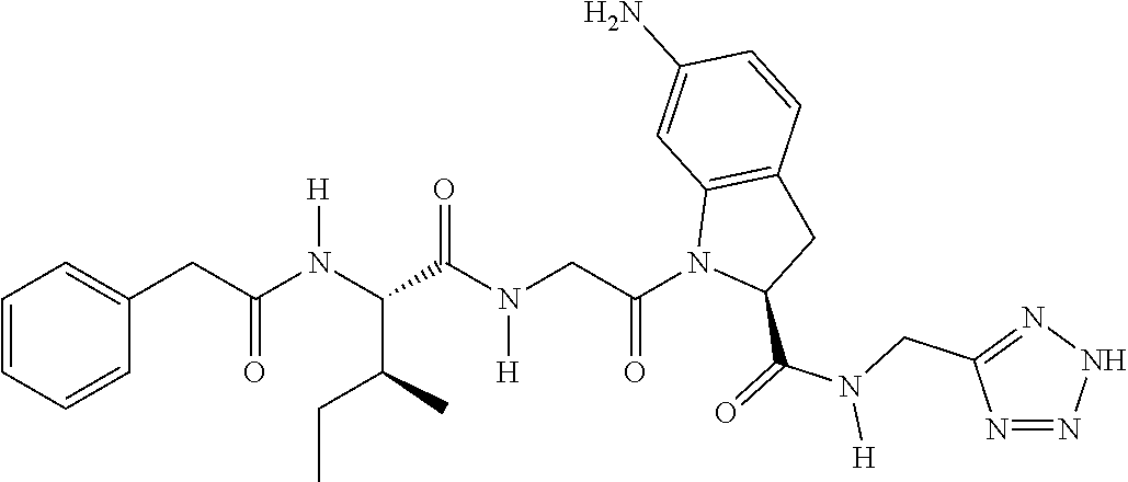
C1=CC=CC(CC(N(C(C(C)CC)C(N(CC(N2C(C(=O)N(CC3=NNN=N3)[H])CC3=C2C=C(N)C=C3)=O)[H])=O)[H])=O)=C1
